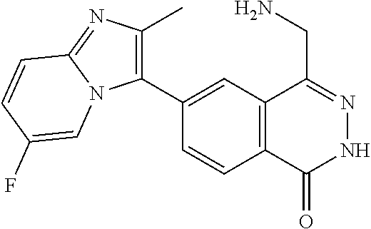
C1(C2=C(C)N=C3N2C=C(F)C=C3)=CC2=C(C=C1)C(=O)NN=C2CN
